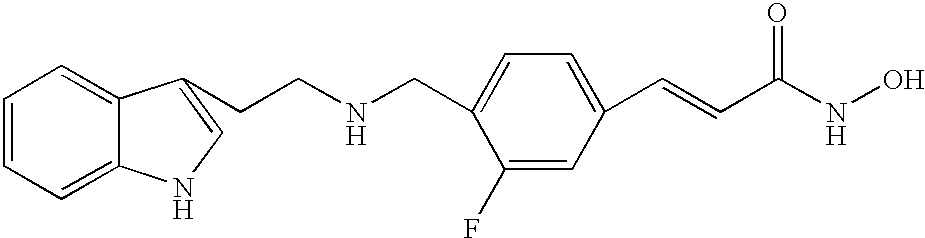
C(NCC1=CC=C(C=CC(NO)=O)C=C1F)CC1=CNC2=CC=CC=C21
